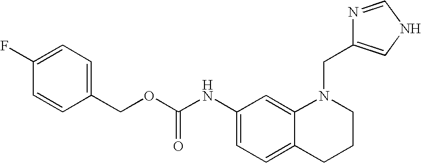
C1(NC(OCC2=CC=C(F)C=C2)=O)=CC=C2C(=C1)N(CC1=CNC=N1)CCC2
